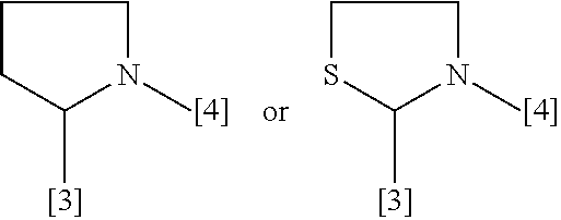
C1CC(C)N(C)C1.C1SC(C)N(C)C1
